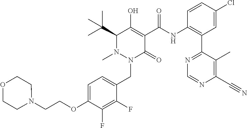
C1=C(OCCN2CCOCC2)C(F)=C(F)C(CN2C(=O)C(C(=O)NC3=C(C4=NC=NC(C#N)=C4C)C=C(Cl)C=C3)=C(O)C(C(C)(C)C)N2C)=C1
